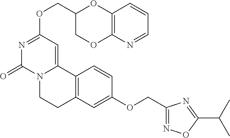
C(OC1=NC(=O)N2C(=C1)C1=C(CC2)C=C(OCC2=NOC(C(C)C)=N2)C=C1)C1COC2=C(O1)C=CC=N2
